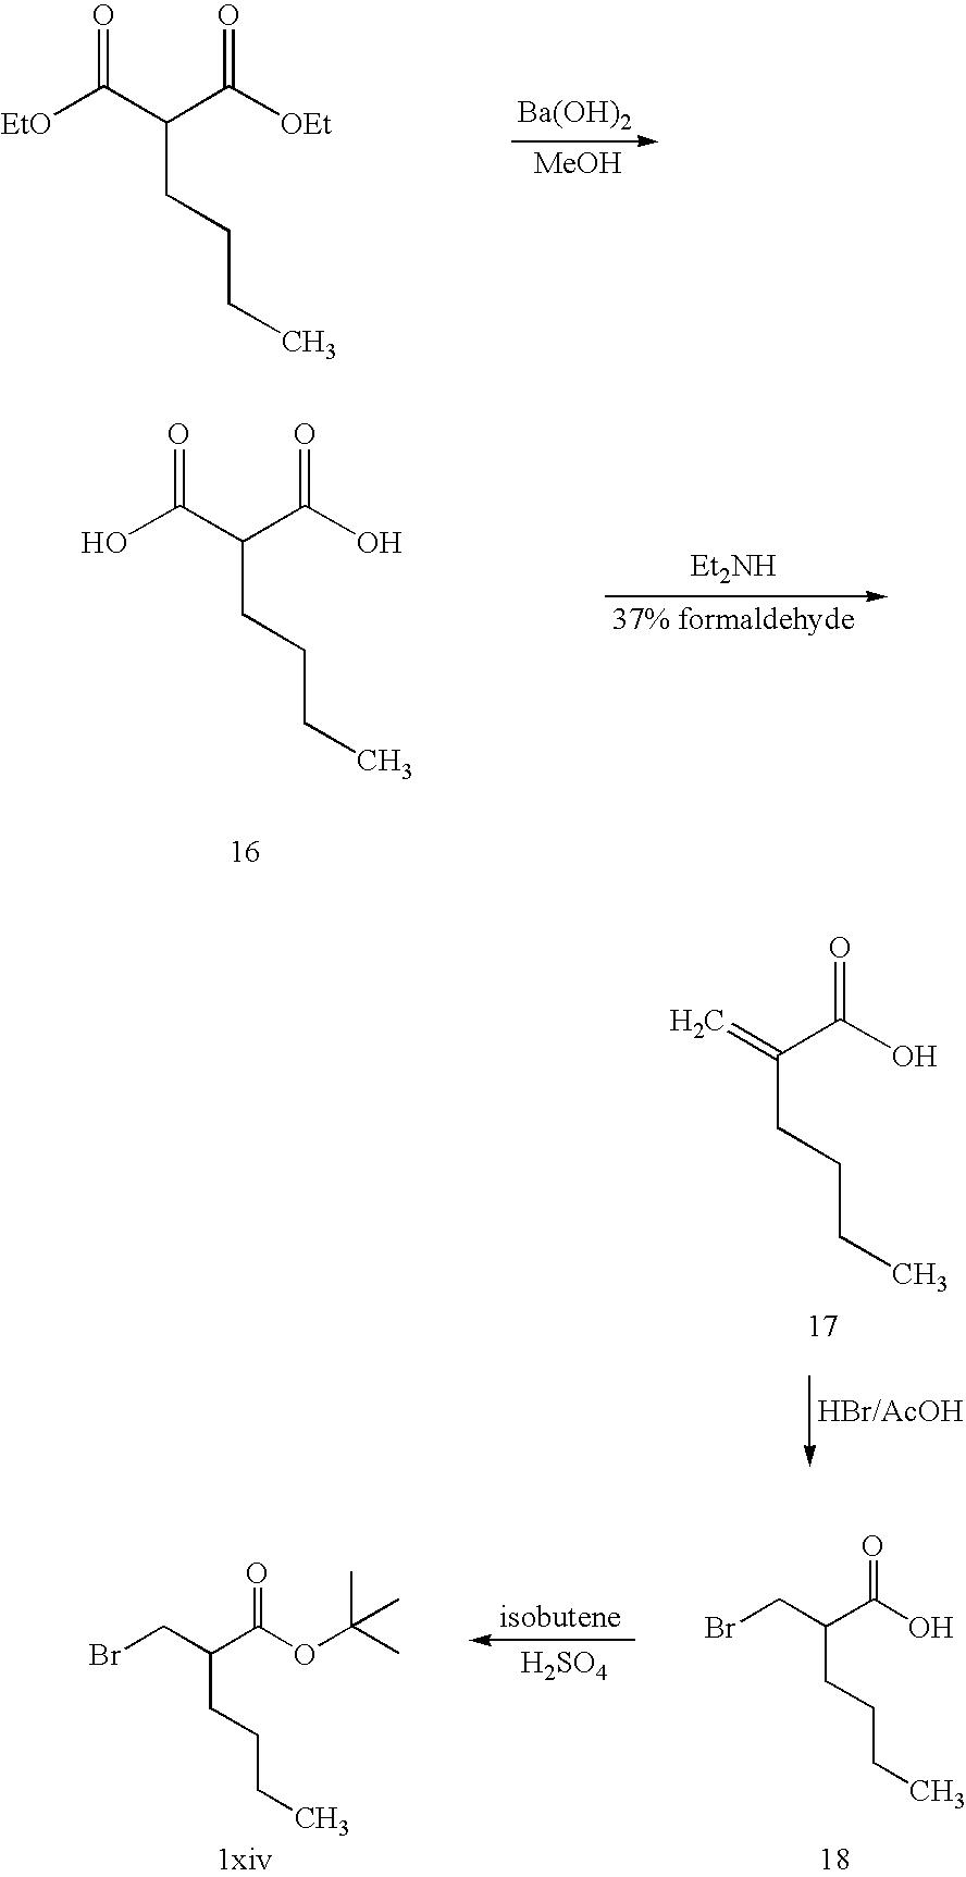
[Ba(OH)2].[MeOH].[EtO]C(C(C([OEt])=O)CCCC)=O.OC(C(C(O)=O)CCCC)=O.[Et2NH].C=C(C(O)=O)CCCC.[H2SO4].C(C(C(OC(C)(C)C)=O)CCCC)Br.C(C(C(O)=O)CCCC)Br
